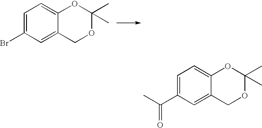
C1=C(Br)C=C2C(=C1)OC(C)(C)OC2.C1=C(C(C)=O)C=C2C(=C1)OC(C)(C)OC2
